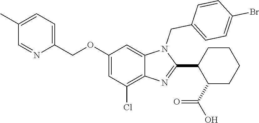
C1(C)=CC=C(COC2=CC(Cl)=C3C(=C2)N(CC2=CC=C(Br)C=C2)C(C2C(C(O)=O)CCCC2)=N3)N=C1
